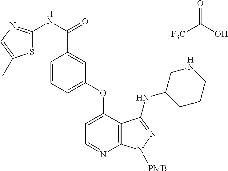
C1=CC=C(OC2=CC=NC3=C2C(NC2CCCNC2)=NN3[PMB])C=C1C(NC1=NC=C(C)S1)=O.O=C(O)[F3C]
